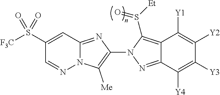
N12C(=NC(N3N=C4C(=C3S([Et])=O)C([Y1])=C([Y2])C([Y3])=C4[Y4])=C1[Me])C=C(S([F3C])(=O)=O)C=N2
